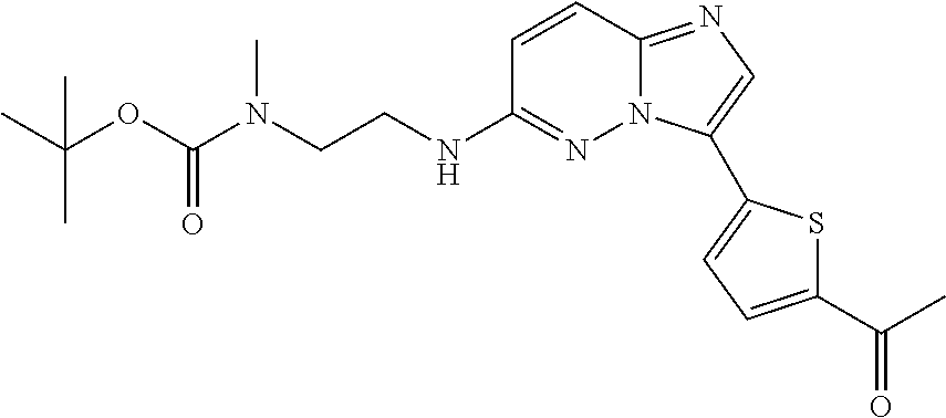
C1=CC2=NC=C(C3=CC=C(C(C)=O)S3)N2N=C1NCCN(C(OC(C)(C)C)=O)C
